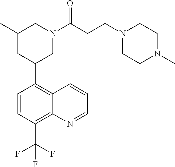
C1(C)CC(C2=C3C(=C(C(F)(F)F)C=C2)N=CC=C3)CN(C(CCN2CCN(C)CC2)=O)C1
